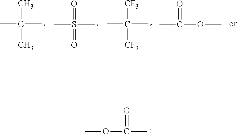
CC(C)(C)C.CS(C)(=O)=O.CC(C)([CF3])[CF3].CC(OC)=O.COC(=O)C
